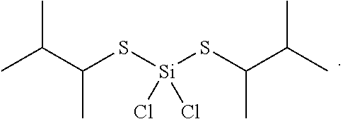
C(C(S[Si](SC(C(C)C)C)(Cl)Cl)C)(C)C
